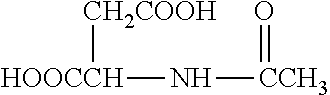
[HOOCCH]([CH2COOH])N[CCH3]=O
